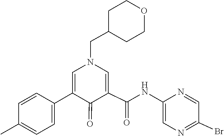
C1=CC(C)=CC=C1C1=CN(CC2CCOCC2)C=C(C(NC2=CN=C(Br)C=N2)=O)C1=O
